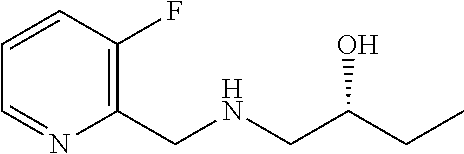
C1=CC(F)=C(CNCC(CC)O)N=C1
